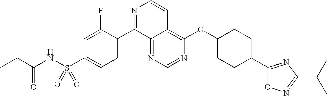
N1=CN=C2C(=C1OC1CCC(C3=NC(C(C)C)=NO3)CC1)C=CN=C2C1=CC=C(S(NC(CC)=O)(=O)=O)C=C1F
